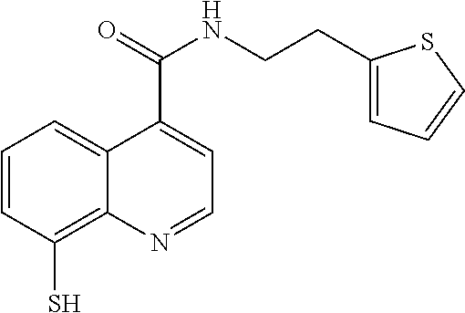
C1=CC(S)=C2C(=C1)C(C(NCCC1=CC=CS1)=O)=CC=N2
